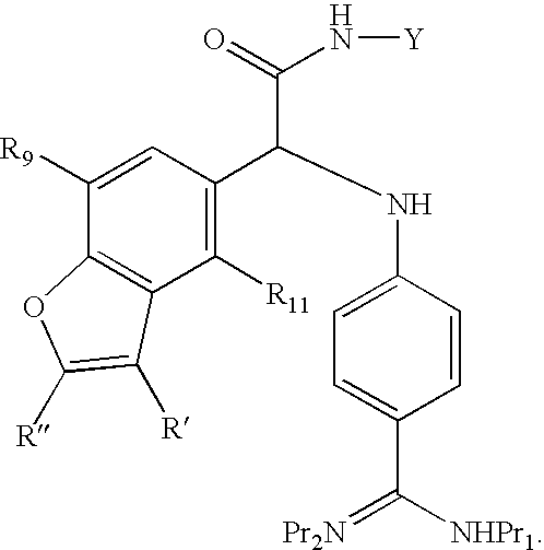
C12=C(C([R11])=C(C(NC3=CC=C(C([NHPr1])=[Pr2N])C=C3)C(=O)N[Y])C=C1[R9])C([R])=C([R])O2
